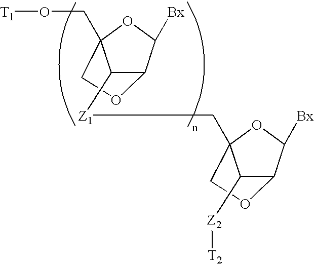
C1([Z1]CC23C([Z2][T2])C(C([Bx])O2)OC3)C2C([Bx])OC1(CO[T1])CO2
